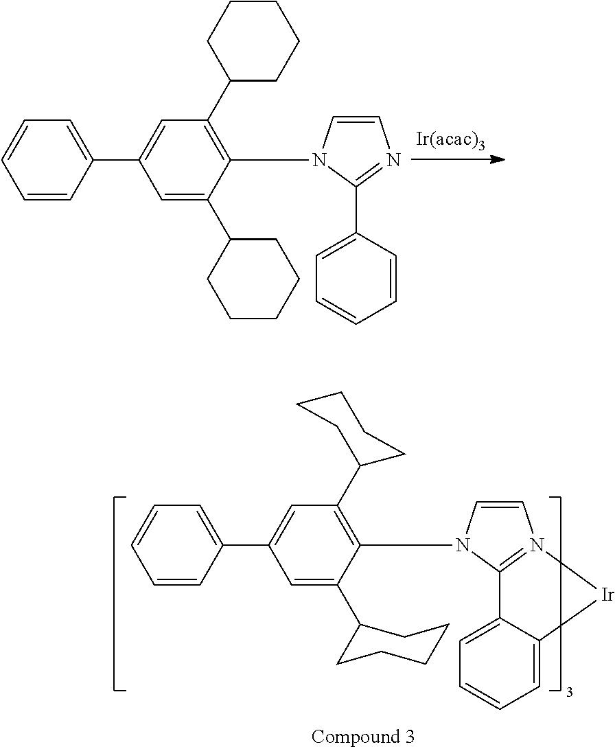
C1=C(C2CCCCC2)C(N2C=CN3=C2C2=CC=CC=C2[Ir]3)=C(C2CCCCC2)C=C1C1=CC=CC=C1.C1=C(C2CCCCC2)C(N2C=CN=C2C2=CC=CC=C2)=C(C2CCCCC2)C=C1C1=CC=CC=C1
